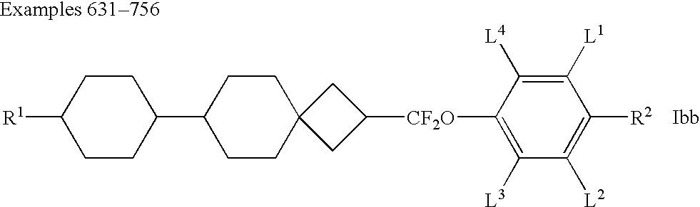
C1CC2(CCC1C1CCC([R1])CC1)CC([CF2O]C1=C([L3])C([L2])=C([R2])C([L1])=C1[L4])C2
